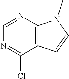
C12=C(N=CN=C1Cl)N(C)C=C2
